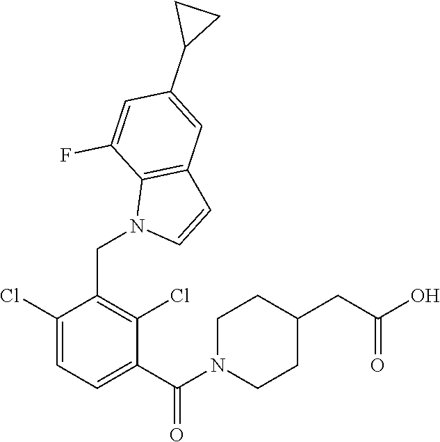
C1(Cl)=CC=C(C(N2CCC(CC(O)=O)CC2)=O)C(Cl)=C1CN1C=CC2=C1C(F)=CC(C1CC1)=C2
